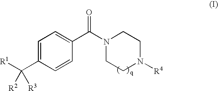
C1=C(C([R1])([R2])[R3])C=CC(C(N2CCN([R4])CC2)=O)=C1.[q]
